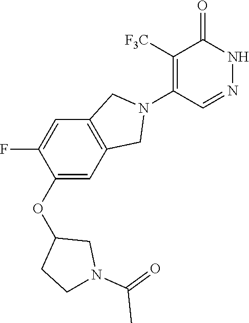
C1([F3C])=C(N2CC3=C(C2)C=C(OC2CCN(C(=O)C)C2)C(F)=C3)C=NNC1=O
